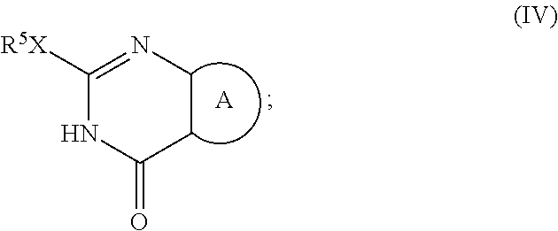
C1([R5X])=NCCC(=O)N1.[A]
